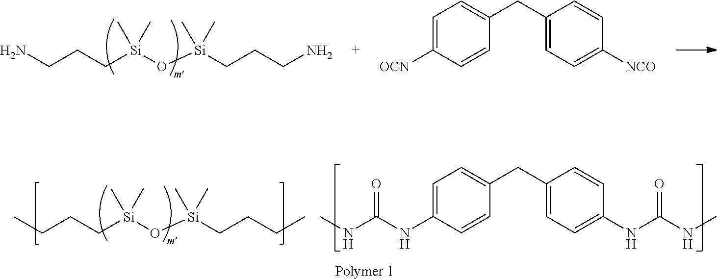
NCCC[Si](O[Si](CCCN)(C)C)(C)C.C1=C([OCN])C=CC(CC2=CC=C([NCO])C=C2)=C1.CCCC[Si](O[Si](CCCC)(C)C)(C)C.C1=C(NC(=O)NC)C=CC(CC2=CC=C(NC(=O)NC)C=C2)=C1
